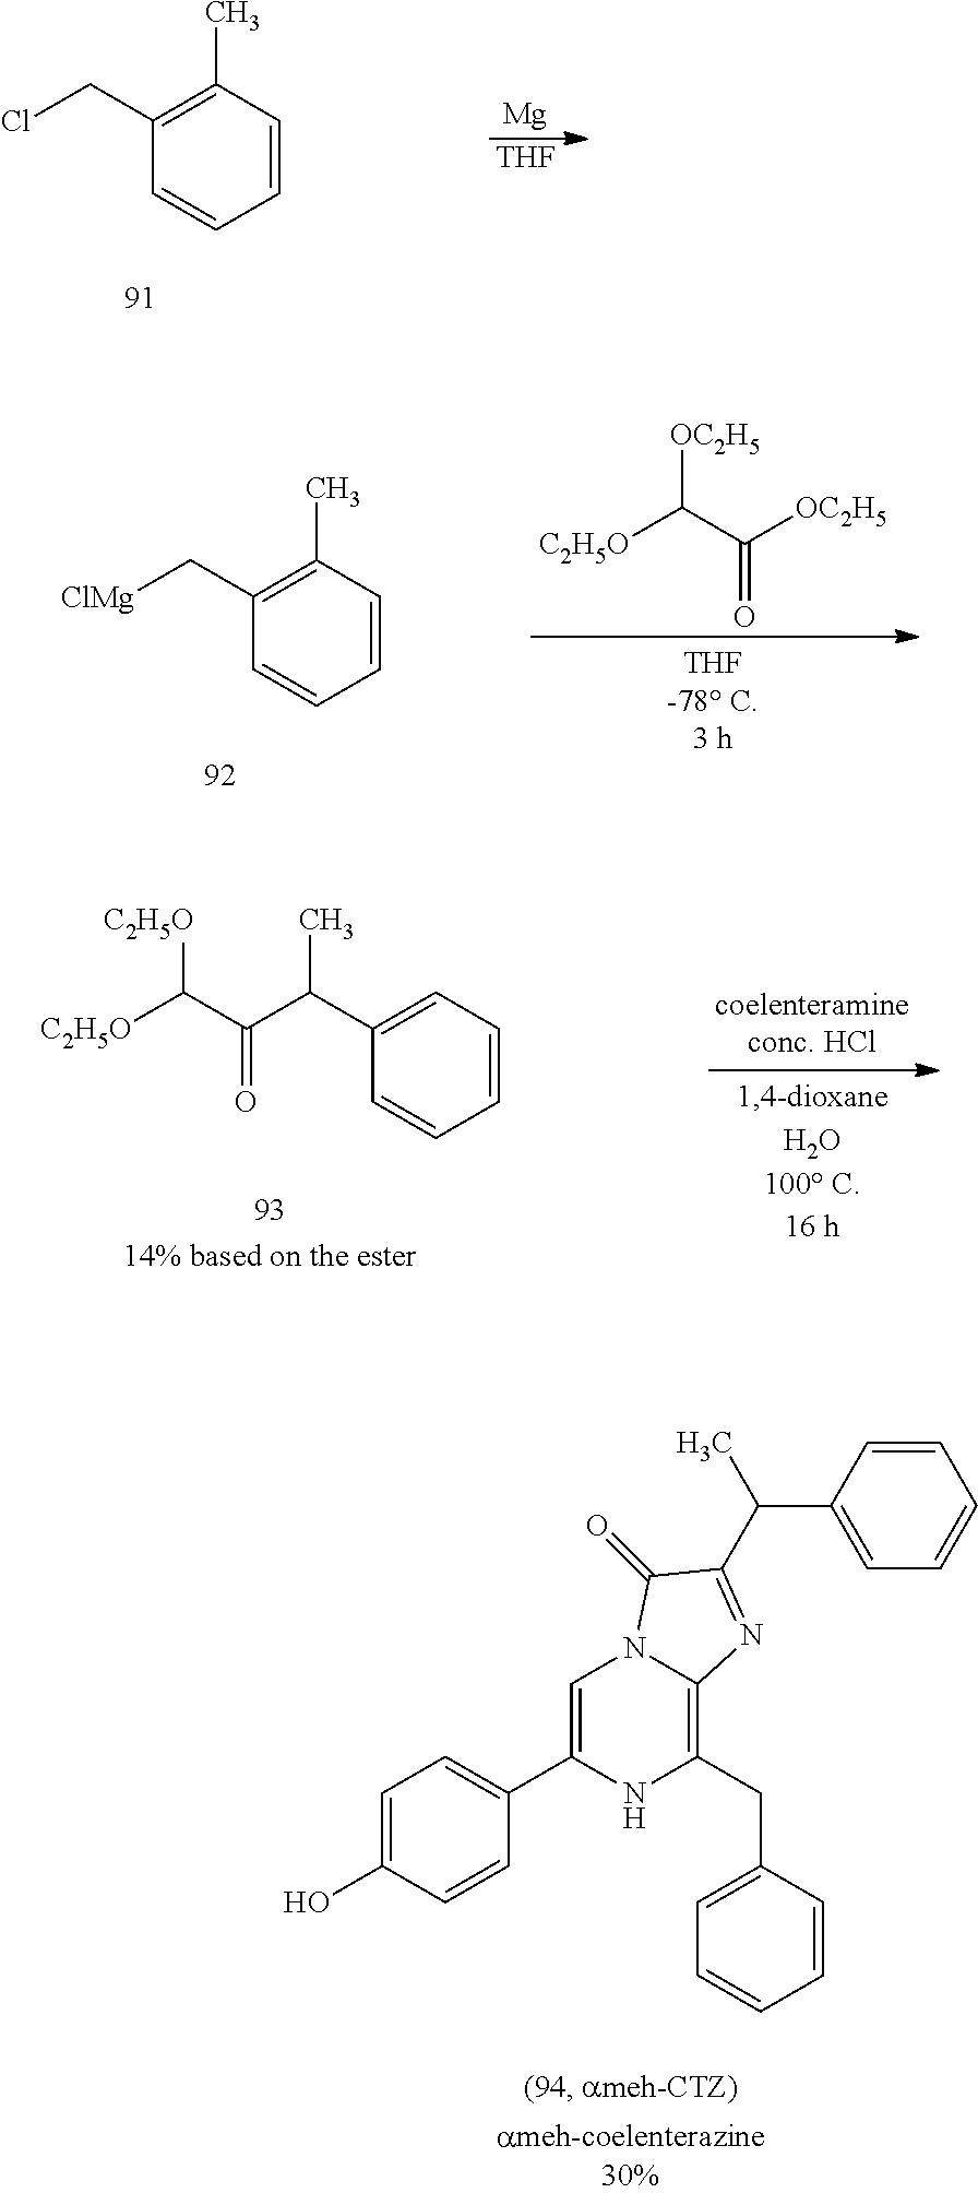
C1=C(O)C=CC(C2=CN3C(=C(CC4=CC=CC=C4)N2)N=C(C(C2=CC=CC=C2)C)C3=O)=C1.[Mg].[THF].C1(CCl)=C(C)C=CC=C1.[C2H5O]C(C([OC2H5])=O)[OC2H5].C1(C[ClMg])=C(C)C=CC=C1.C1(C(C(=O)C([C2H5O])[C2H5O])C)=CC=CC=C1
